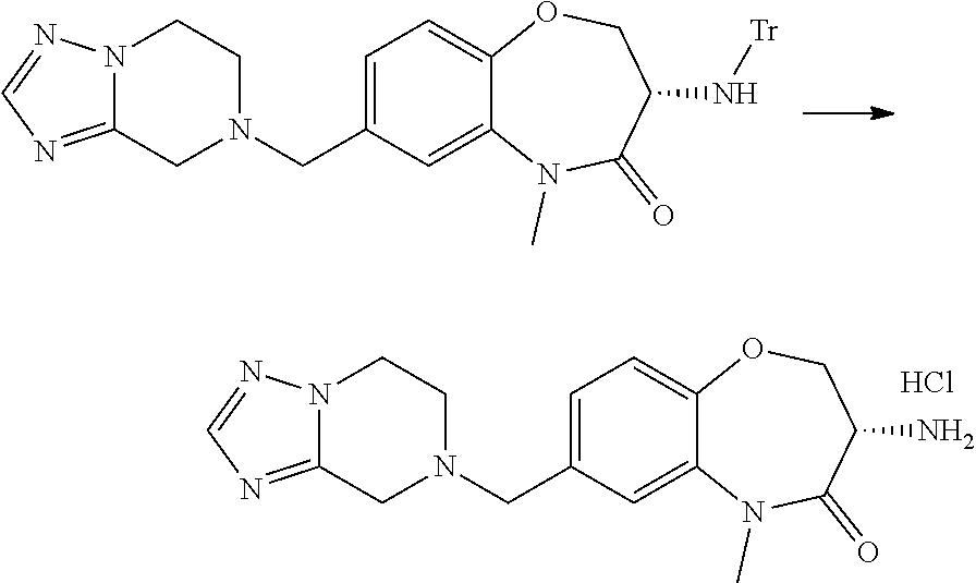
C12=CC(CN3CCN4C(=NC=N4)C3)=CC=C1OCC(N)C(=O)N2C.Cl.C12=CC(CN3CCN4C(=NC=N4)C3)=CC=C1OCC(N[Tr])C(=O)N2C
